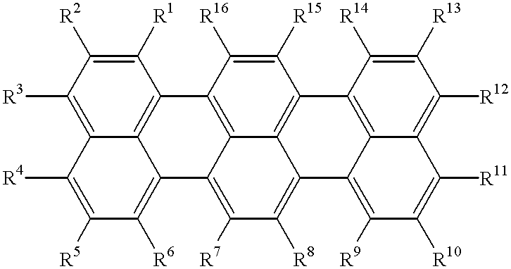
C1([R3])=C2C3=C(C([R1])=C1[R2])C1=C4C(=C([R7])C([R8])=C5C4=C(C([R15])=C1[R16])C1=C4C5=C([R9])C([R10])=C([R11])C4=C([R12])C([R13])=C1[R14])C3=C([R6])C([R5])=C2[R4]
